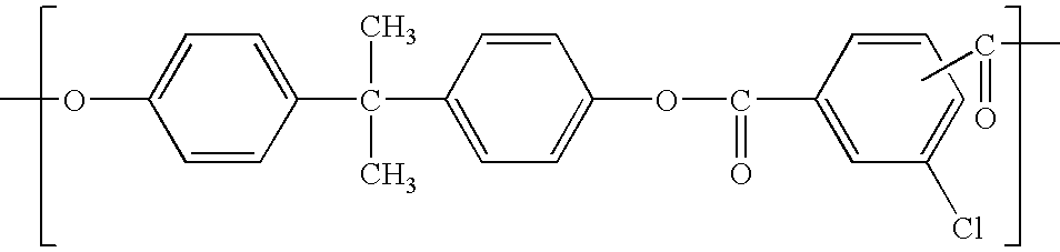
C1=CC(C(C)(C)C2=CC=C(OC(=O)C3=CC(Cl)=CC=C3)C=C2)=CC=C1OC.CC(C)=O
